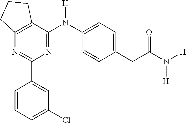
C12=C(C(N(C3=CC=C(CC(N([H])[H])=O)C=C3)[H])=NC(C3=CC(Cl)=CC=C3)=N1)CCC2
